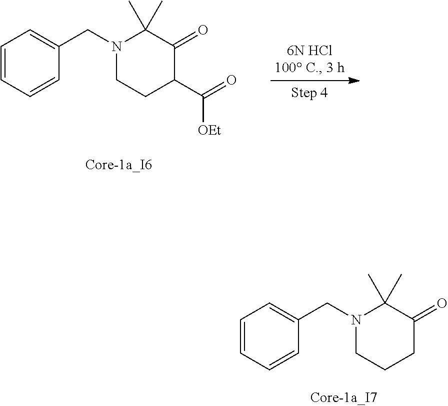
N1(CC2=CC=CC=C2)C(C)(C)C(=O)C(C(=O)[OEt])CC1.N1(CC2=CC=CC=C2)C(C)(C)C(=O)CCC1
